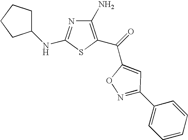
C1(N)=C(C(=O)C2=CC(C3=CC=CC=C3)=NO2)SC(NC2CCCC2)=N1
